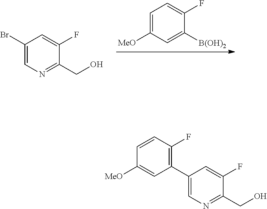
C1=C([B(OH)2])C(F)=CC=C1[MeO].N1=C(CO)C(F)=CC(Br)=C1.C1=C([MeO])C=CC(F)=C1C1=CN=C(CO)C(F)=C1
